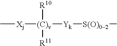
C[Xj][(C)v]([Yk][S(O)02]C)([R10])[R11]
